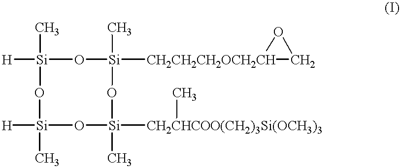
[H][Si]1(C)O[Si]([CH2CH2CH2OCH2CH]2CO2)(C)O[Si]([CH2CHCOO(CH2)3Si(OCH3)3]C)(C)O[Si]([H])(C)O1
